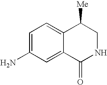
C1=C(N)C=C2C(=C1)C([Me])CNC2=O
